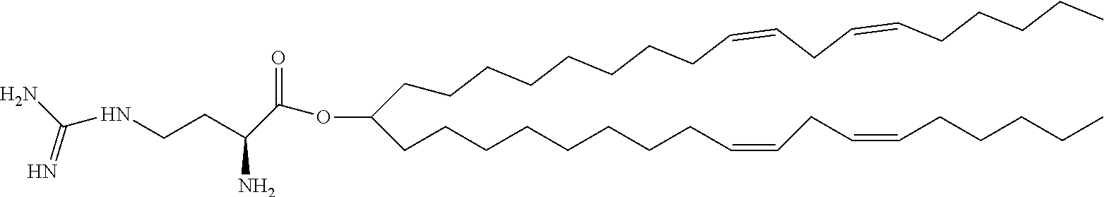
C(CCCCCCCCC=CCC=CCCCCC)(CCCCCCCCC=CCC=CCCCCC)OC(=O)C(CCNC(N)=N)N
